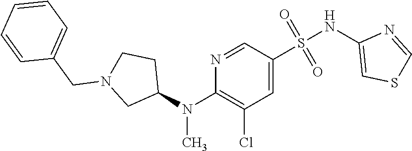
N1=CC(S(NC2=CSC=N2)(=O)=O)=CC(Cl)=C1N(C1CCN(CC2=CC=CC=C2)C1)C
